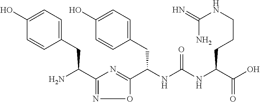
C(NC(NC(C(O)=O)CCCNC(=N)N)=O)(C1=NC(C(N)CC2=CC=C(O)C=C2)=NO1)CC1=CC=C(O)C=C1
